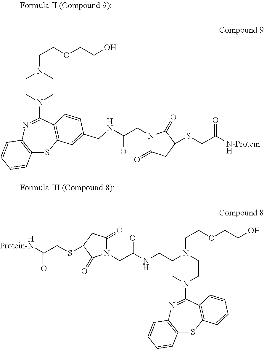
C12=C(N=C(N(CCN(CCOCCO)C)C)C3=C(S1)C=C(CNC(O)CN1C(=O)CC(SCC([N-Protein])=O)C1=O)C=C3)C=CC=C2.[H].[H].C([Protein-N])(CSC1CC(=O)N(CC(NCCN(CCOCCO)CCN(C)C2=NC3=C(SC4=C2C=CC=C4)C=CC=C3)=O)C1=O)=O
